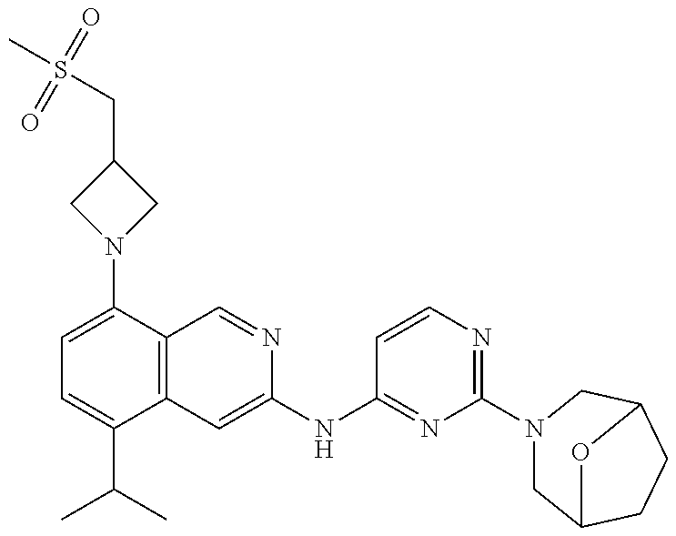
C1=C(N2CC(CS(C)(=O)=O)C2)C2=C(C(C(C)C)=C1)C=C(NC1=NC(N3CC4CCC(C3)O4)=NC=C1)N=C2
